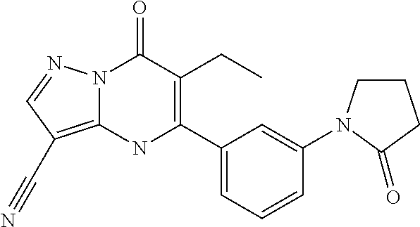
N12C(=C(C#N)C=N1)NC(C1=CC=CC(N3CCCC3=O)=C1)=C(CC)C2=O
